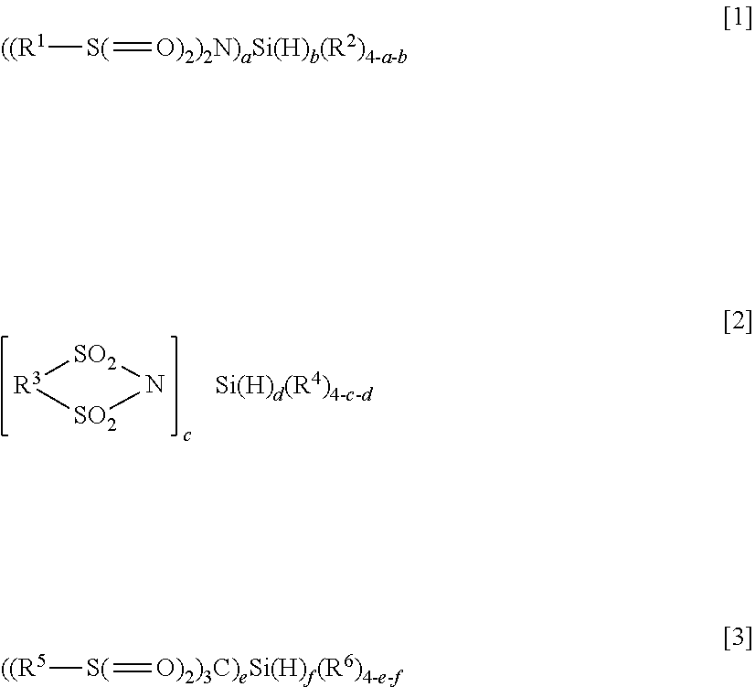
[R3]1[SO2]N[SO2]1.[Si(H)d(R4)4-c-d].[((R1][S(]=[O)2)2N)aSi(H)b(R2)4-a-b].[((R5][S(]=[O)2)3C)eSi(H)f(R6)4-e-f]
